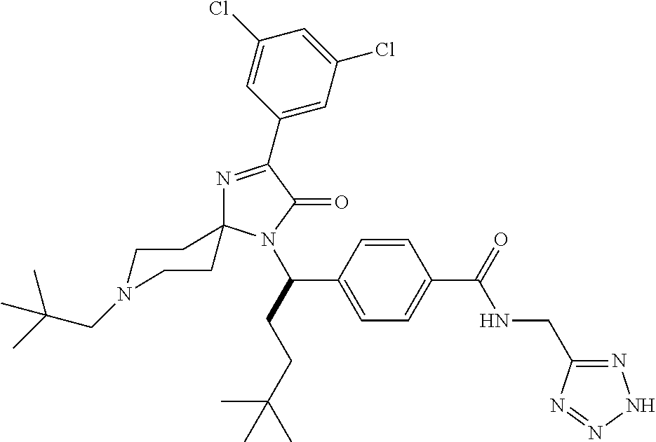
N1=C(C2=CC(Cl)=CC(Cl)=C2)C(=O)N(C(CCC(C)(C)C)C2=CC=C(C(=O)NCC3=NNN=N3)C=C2)C12CCN(CC(C)(C)C)CC2
